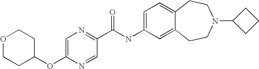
O1CCC(OC2=CN=C(C(NC3=CC=C4C(=C3)CCN(C3CCC3)CC4)=O)C=N2)CC1
